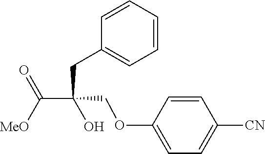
C(C(=O)[MeO])(CC1=CC=CC=C1)(COC1=CC=C([CN])C=C1)O
